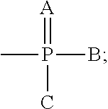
CP(B)(C)=[A]
